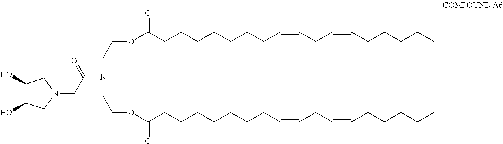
C1(O)C(O)CN(CC(N(CCOC(=O)CCCCCCCC=CCC=CCCCCC)CCOC(=O)CCCCCCCC=CCC=CCCCCC)=O)C1
